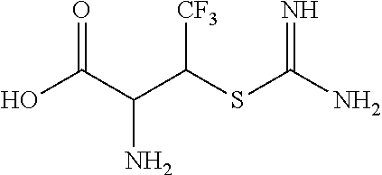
OC(C(C(SC(=N)N)[CF3])N)=O
